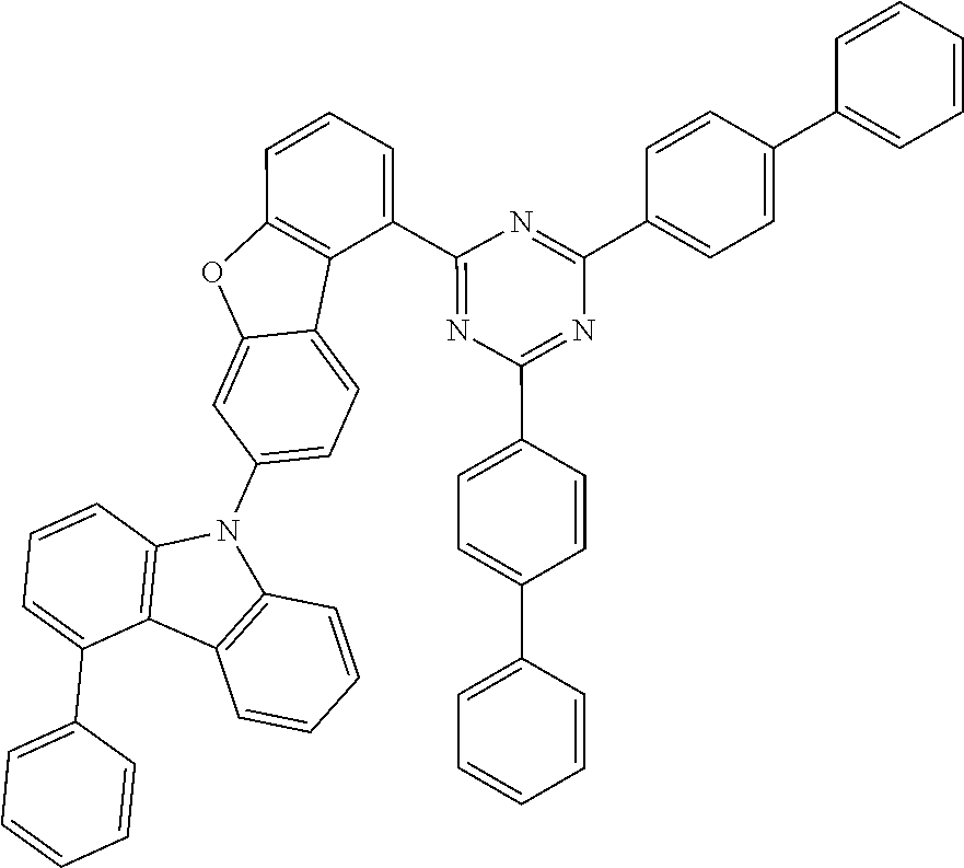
C12=C(OC3=CC(N4C5=C(C6=C4C=CC=C6)C(C4=CC=CC=C4)=CC=C5)=CC=C13)C=CC=C2C1=NC(C2=CC=C(C3=CC=CC=C3)C=C2)=NC(C2=CC=C(C3=CC=CC=C3)C=C2)=N1
